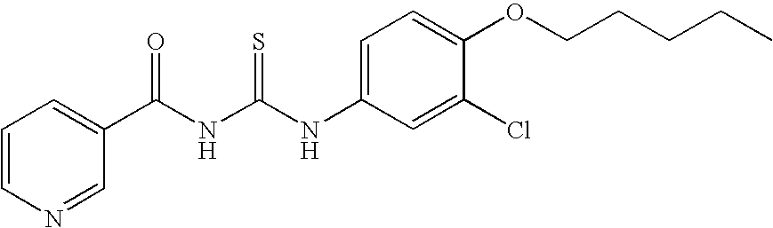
C1=CN=CC(C(NC(NC2=CC=C(OCCCCC)C(Cl)=C2)=S)=O)=C1
